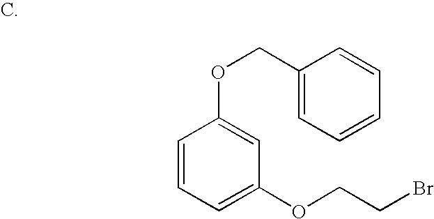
C1=CC=C(OCCBr)C=C1OCC1=CC=CC=C1
